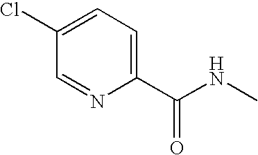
C1=C(Cl)C=NC(C(NC)=O)=C1
